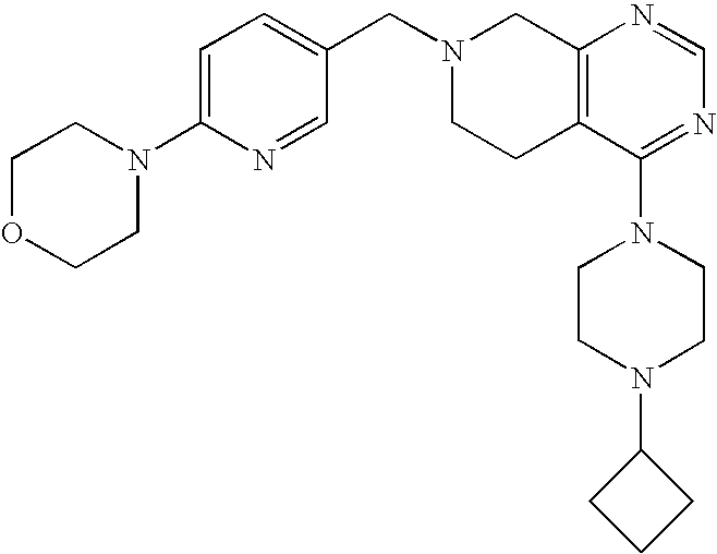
C1(CN2CCC3=C(C2)N=CN=C3N2CCN(C3CCC3)CC2)=CC=C(N2CCOCC2)N=C1
